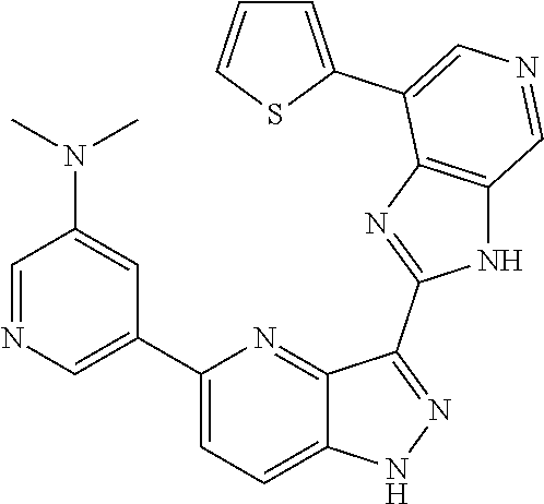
C1(C2=CN=CC(N(C)C)=C2)=CC=C2C(=N1)C(C1=NC3=C(N1)C=NC=C3C1=CC=CS1)=NN2
